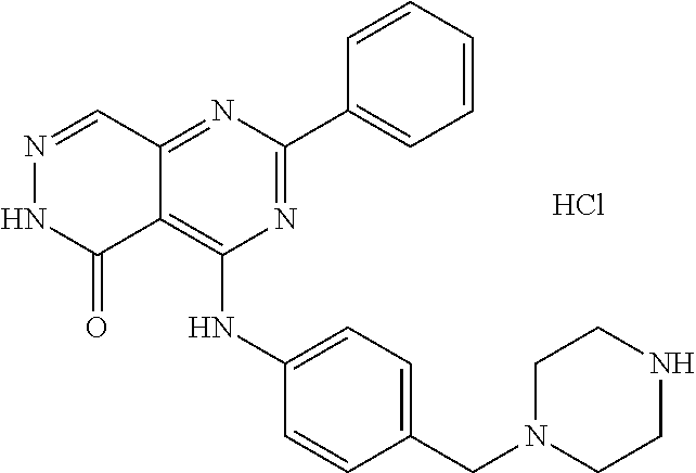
C12=NC(C3=CC=CC=C3)=NC(NC3=CC=C(CN4CCNCC4)C=C3)=C1C(=O)NN=C2.Cl
